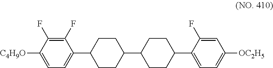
C1(F)=C(F)C([C4H9O])=CC=C1C1CCC(C2CCC(C3=CC=C([OC2H5])C=C3F)CC2)CC1
